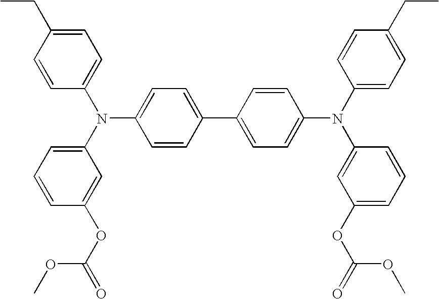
C1=CC(C2=CC=C(N(C3=CC=CC(OC(=O)OC)=C3)C3=CC=C(CC)C=C3)C=C2)=CC=C1N(C1=CC=C(CC)C=C1)C1=CC(OC(OC)=O)=CC=C1
